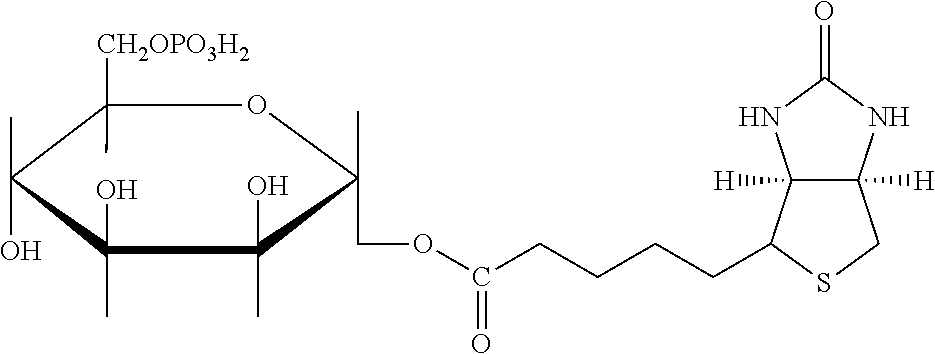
C1([CH2OPO3H2])(C)C(C)(O)C(C)(O)C(O)(C)C(C)(COC(CCCCC2C3([H])C([H])(CS2)NC(=O)N3)=O)O1
